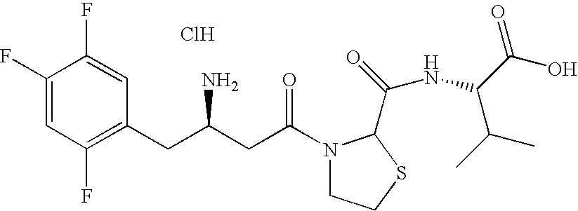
Cl.C1(F)=CC(F)=C(CC(CC(N2CCSC2C(=O)NC(C(=O)O)C(C)C)=O)N)C=C1F
